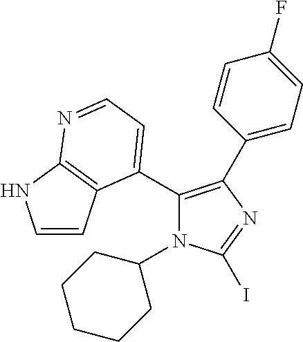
C1(C2=CC=NC3=C2C=CN3)=C(C2=CC=C(F)C=C2)N=C(I)N1C1CCCCC1
